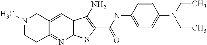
N1(C)CCC2=NC3=C(C=C2C1)C(N)=C(C(NC1=CC=C(N(CC)CC)C=C1)=O)S3
